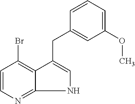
C1=CN=C2NC=C(CC3=CC(OC)=CC=C3)C2=C1Br
